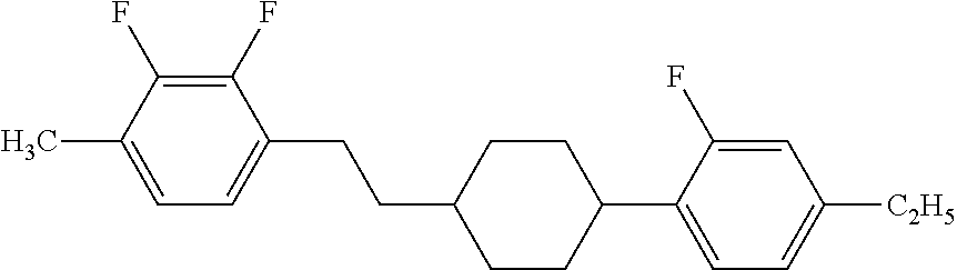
C1(F)=C(F)C(C)=CC=C1CCC1CCC(C2=CC=C([C2H5])C=C2F)CC1
